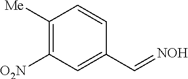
C1([Me])=C([O2N])C=C(C=[NOH])C=C1
